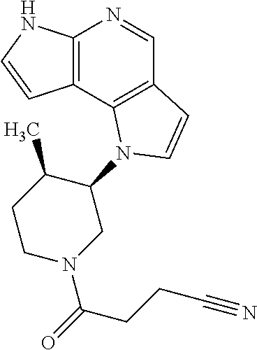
C12=C(NC=C1)N=CC1=C2N(C2C(C)CCN(C(CCC#N)=O)C2)C=C1
